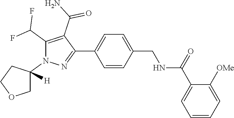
C1=CC(C2=NN(C3([H])CCOC3)C(C(F)F)=C2C(N)=O)=CC=C1CNC(C1=CC=CC=C1[OMe])=O
